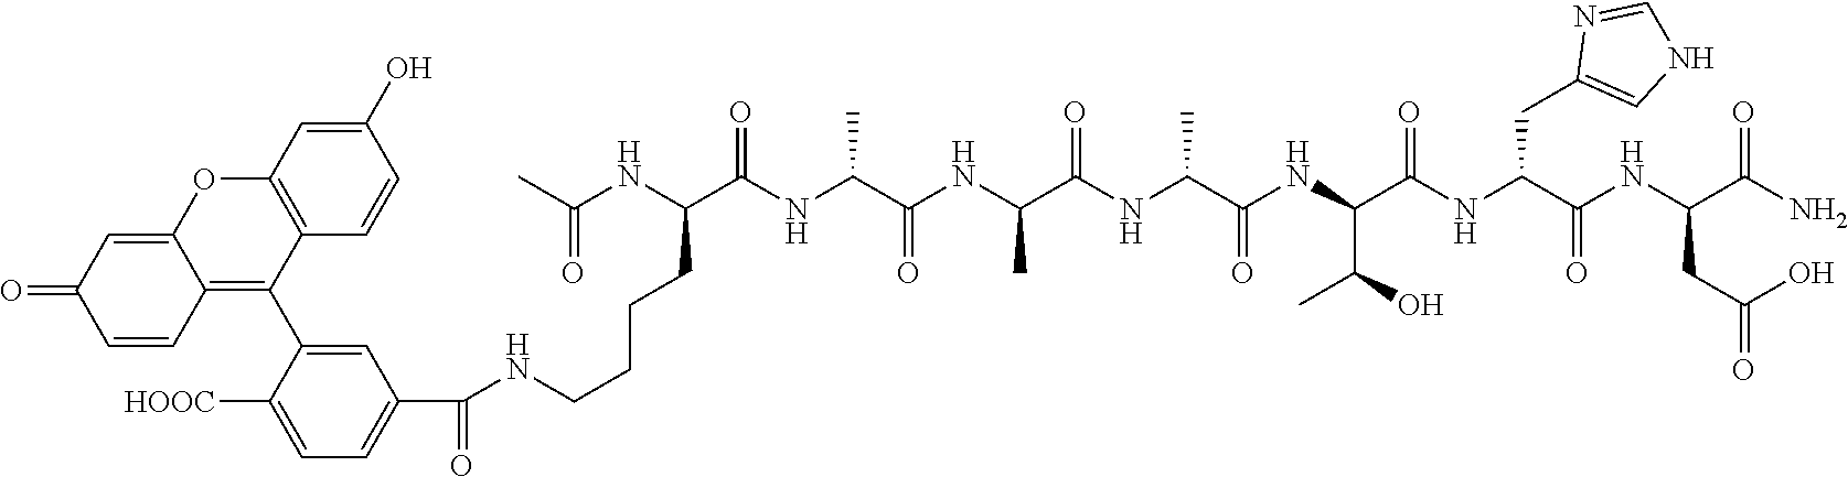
NC(C(NC(C(NC(C(NC(C(NC(C(NC(C(NC(C(NC(C)=O)CCCCNC(C1=CC=C([HOOC])C(C2=C3C(=CC(=O)C=C3)OC3=C2C=CC(O)=C3)=C1)=O)=O)C)=O)C)=O)C)=O)C(C)O)=O)CC1=CNC=N1)=O)CC(=O)O)=O
